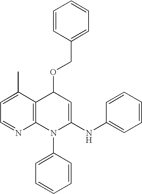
N1=CC=C(C)C2=C1N(C1=CC=CC=C1)C(NC1=CC=CC=C1)=CC2OCC1=CC=CC=C1
